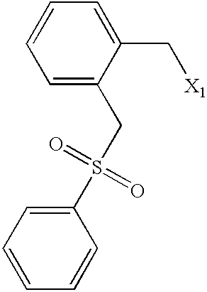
C1(S(CC2=CC=CC=C2C[X1])(=O)=O)=CC=CC=C1
